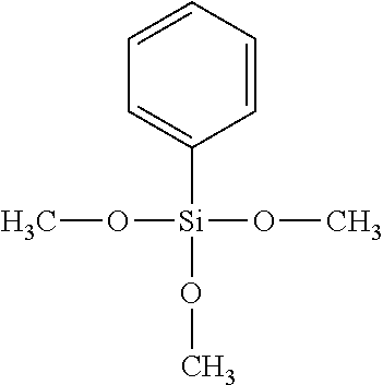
C1=CC=C([Si](OC)(OC)OC)C=C1
